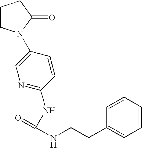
C1CN(C2=CN=C(NC(NCCC3=CC=CC=C3)=O)C=C2)C(=O)C1
